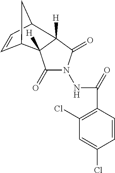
C1=CC2CC1C1([H])C(=O)N(NC(=O)C3=C(Cl)C=C(Cl)C=C3)C(=O)C21[H]
